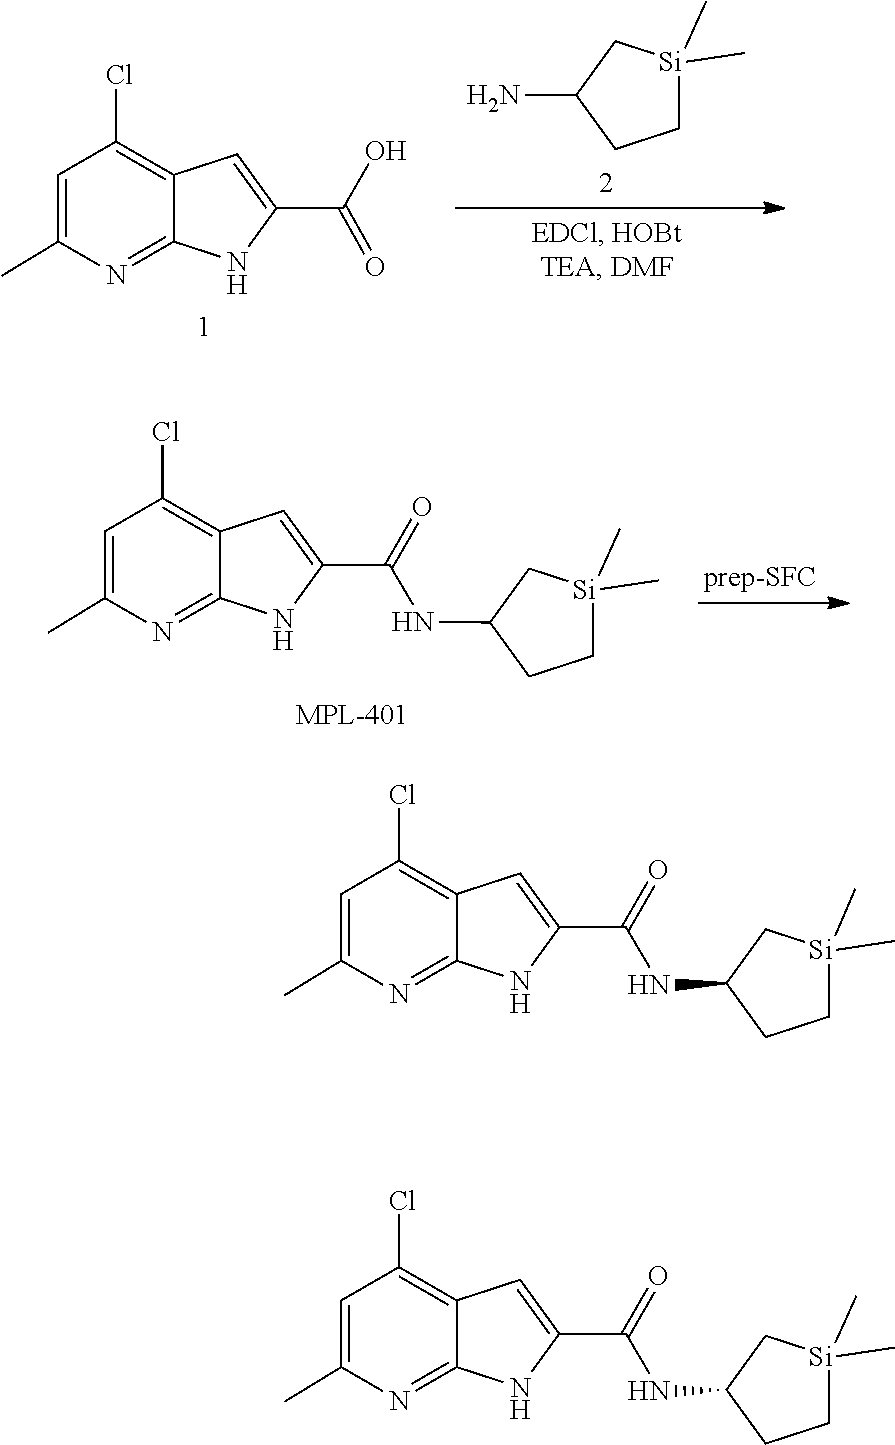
C12=NC(C)=CC(Cl)=C1C=C(C(O)=O)N2.NC1CC[Si](C)(C)C1.N(C1CC[Si](C)(C)C1)C(C1=CC2=C(Cl)C=C(C)N=C2N1)=O.C12=NC(C)=CC(Cl)=C1C=C(C(=O)NC1CC[Si](C)(C)C1)N2.C12=NC(C)=CC(Cl)=C1C=C(C(=O)NC1C[Si](C)(C)CC1)N2
